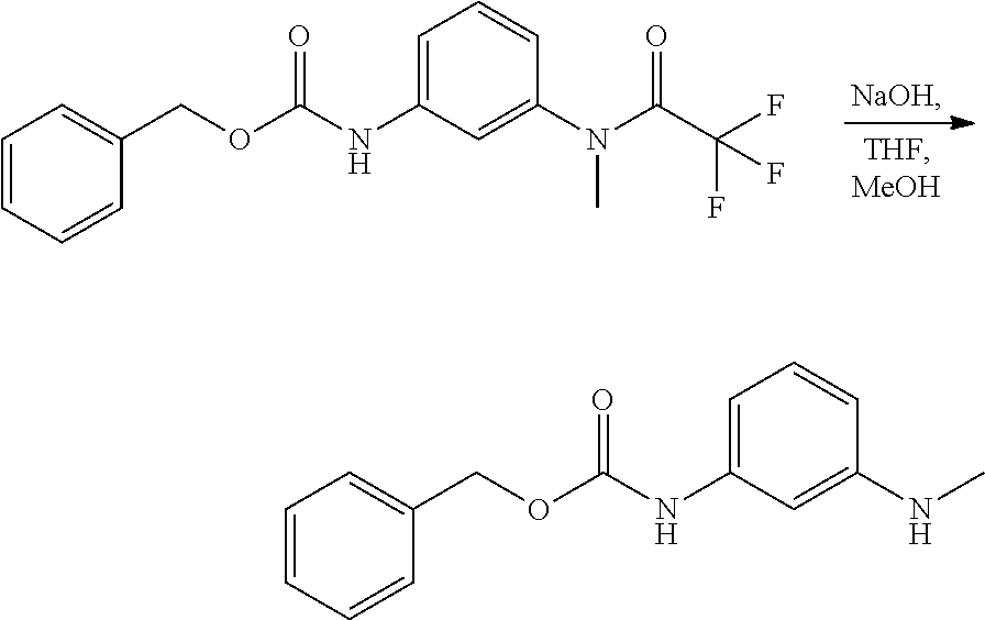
C1=CC=CC(COC(NC2=CC=CC(N(C(C(F)(F)F)=O)C)=C2)=O)=C1.C1=CC=CC(COC(NC2=CC=CC(NC)=C2)=O)=C1
